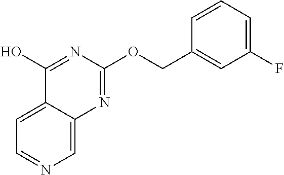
C1=C2C(=CN=C1)N=C(OCC1=CC(F)=CC=C1)N=C2O
